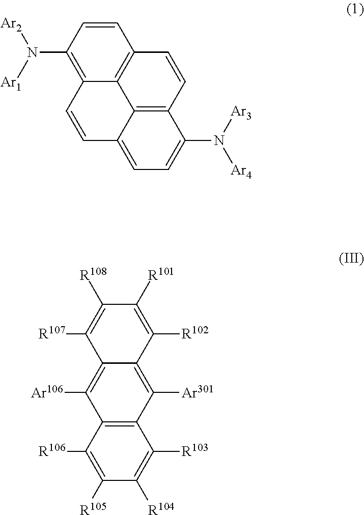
C12=C(C([R106])=C([R105])C([R104])=C1[R103])C([Ar106])=C1C(=C2[Ar301])C([R102])=C([R101])C([R108])=C1[R107].C1=CC(N([Ar2])[Ar1])=C2C3=C1C=CC1=C3C(=CC=C1N([Ar3])[Ar4])C=C2
